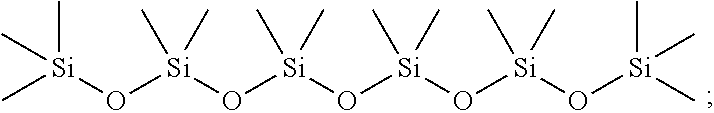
C[Si](O[Si](O[Si](O[Si](O[Si](O[Si](C)(C)C)(C)C)(C)C)(C)C)(C)C)(C)C
